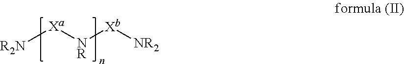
[Xa]([NR][Xb][NR2])[R2N]
